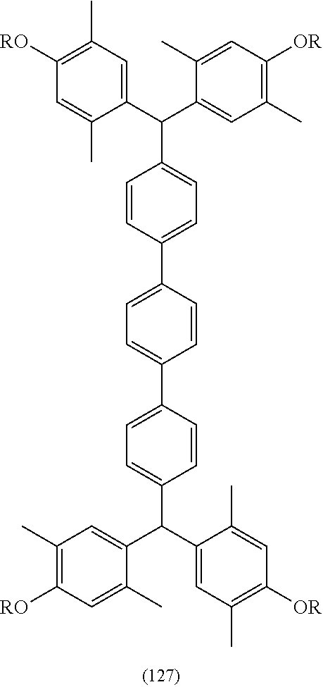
C1(C(C2=CC(C)=C([OR])C=C2C)C2=CC=C(C3=CC=C(C4=CC=C(C(C5=CC(C)=C([OR])C=C5C)C5=CC(C)=C([RO])C=C5C)C=C4)C=C3)C=C2)=CC(C)=C([RO])C=C1C
